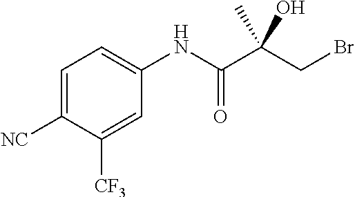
C1=C([NC])C([CF3])=CC(NC(C(CBr)(C)O)=O)=C1
